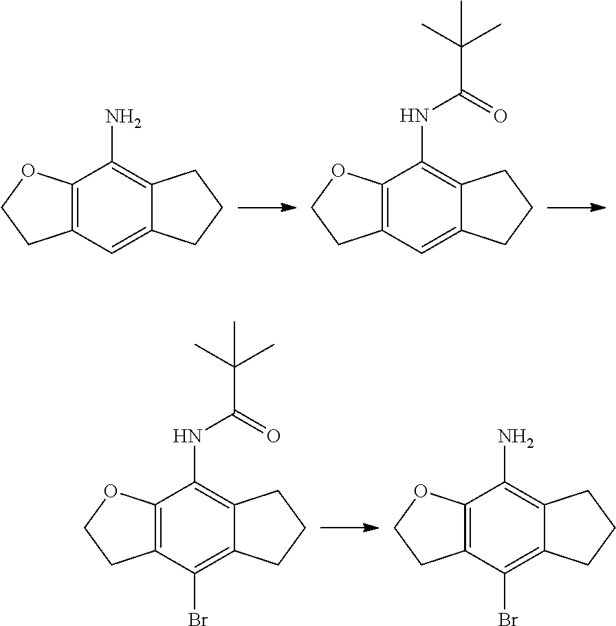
C12=C(C=C3C(=C1N)CCC3)CCO2.C12=C(C=C3C(=C1NC(C(C)(C)C)=O)CCC3)CCO2.C12=C(C(Br)=C3C(=C1NC(C(C)(C)C)=O)CCC3)CCO2.C12=C(C(Br)=C3C(=C1N)CCC3)CCO2
